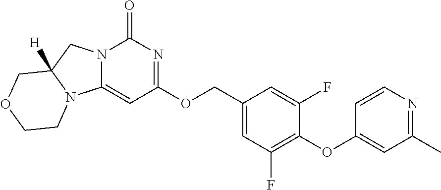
O(C1=C(F)C=C(COC2=NC(=O)N3C(=C2)N2C([H])(C3)COCC2)C=C1F)C1=CC(C)=NC=C1
